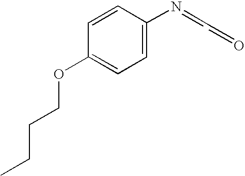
C1=C(N=CC=O)C=CC(OCCCC)=C1
